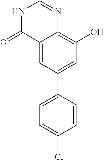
C12=CC(C3=CC=C(Cl)C=C3)=CC(O)=C1N=CNC2=O
